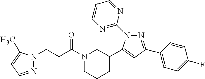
N1(C(CCN2N=CC=C2C)=O)CCCC(C2=CC(C3=CC=C(F)C=C3)=NN2C2=NC=CC=N2)C1
